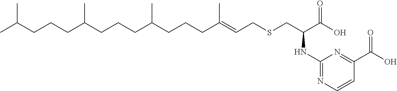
CC(CCCC(CCCC(CCCC(=CCSCC(C(O)=O)NC1=NC=CC(C(O)=O)=N1)C)C)C)C
